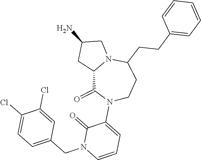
O=C1C(N2C(=O)C3N(C(CCC4=CC=CC=C4)CC2)CC(N)C3)=CC=CN1CC1=CC=C(Cl)C(Cl)=C1
